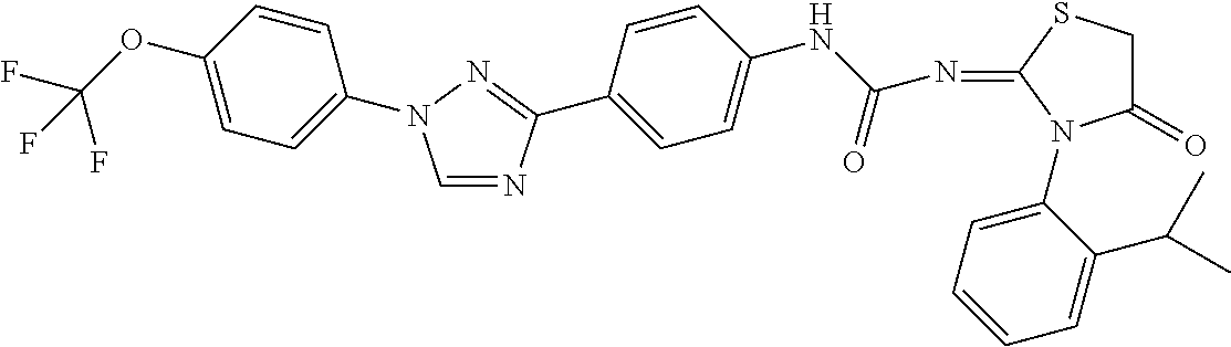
C1=NC(C2=CC=C(NC(N=C3SCC(=O)N3C3=CC=CC=C3C(C)C)=O)C=C2)=NN1C1=CC=C(OC(F)(F)F)C=C1
